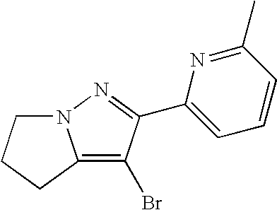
C12=C(Br)C(C3=CC=CC(C)=N3)=NN1CCC2
